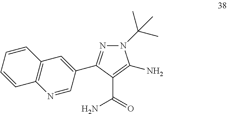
N1(C(C)(C)C)N=C(C2=CC3=C(N=C2)C=CC=C3)C(C(=O)N)=C1N
